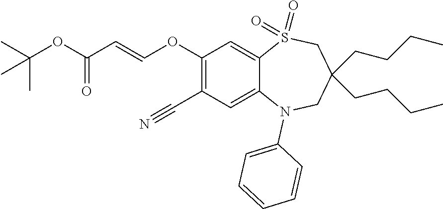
O(C(=O)C=COC1=C(C#N)C=C2C(=C1)S(=O)(=O)CC(CCCC)(CCCC)CN2C1=CC=CC=C1)C(C)(C)C
